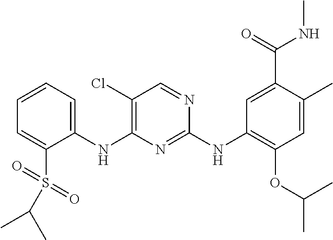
C1(NC2=C(Cl)C=NC(NC3=C(OC(C)C)C=C(C)C(C(=O)NC)=C3)=N2)=CC=CC=C1S(=O)(=O)C(C)C
